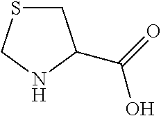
C1SCNC1C(=O)O
